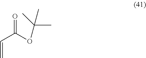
C(=C)C(OC(C)(C)C)=O
